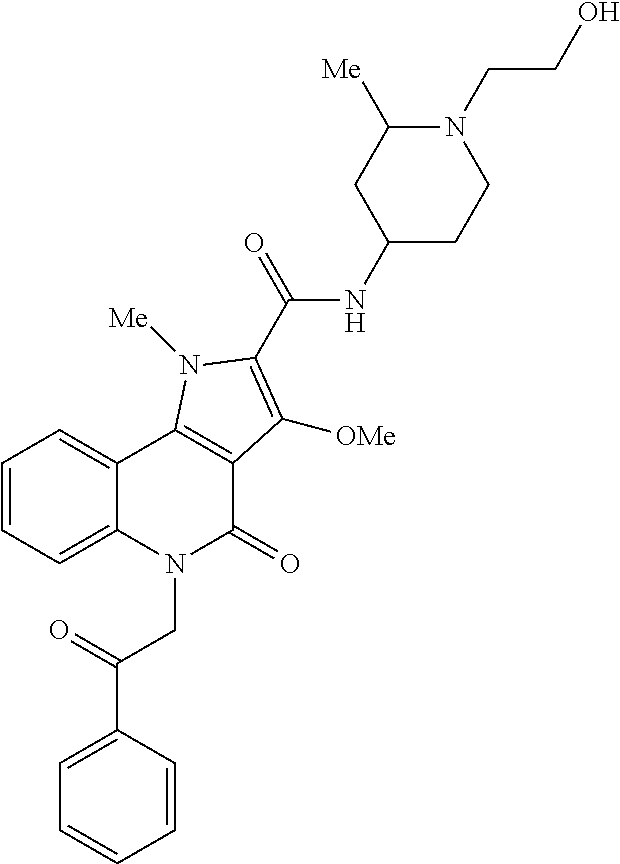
C1=CC=C2C(=C1)C1=C(C(=O)N2CC(=O)C2=CC=CC=C2)C([OMe])=C(C(=O)NC2CCN(CCO)C([Me])C2)N1[Me]
